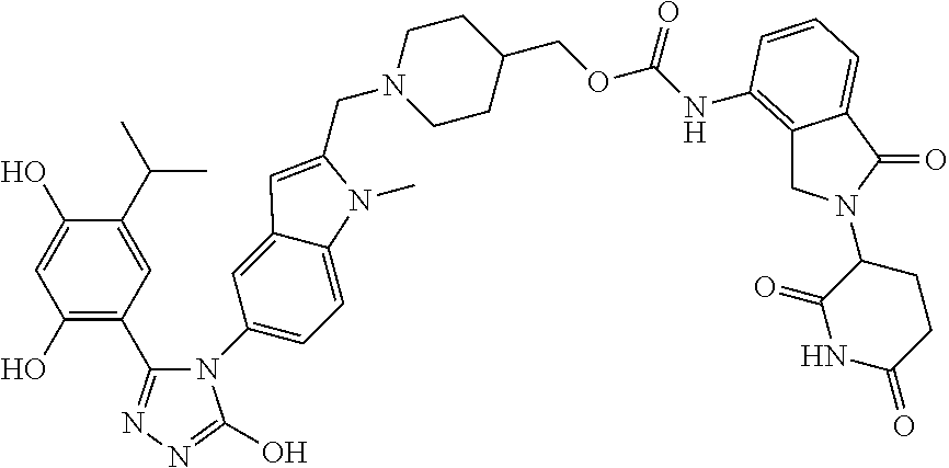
N1(C2=CC=C3C(=C2)C=C(CN2CCC(COC(=O)NC4=C5CN(C6C(=O)NC(=O)CC6)C(=O)C5=CC=C4)CC2)N3C)C(C2=C(O)C=C(O)C(C(C)C)=C2)=NN=C1O
